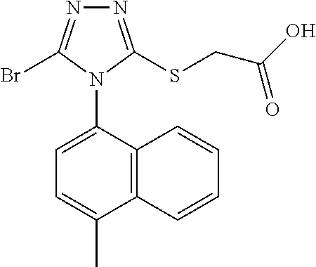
N1=C(SCC(O)=O)N(C2=CC=C(C)C3=C2C=CC=C3)C(Br)=N1
